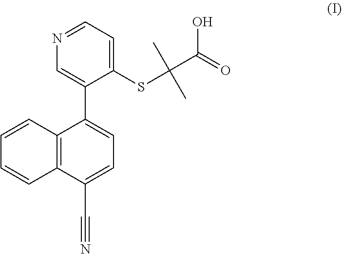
C12=C(C(C#N)=CC=C1C1=CN=CC=C1SC(C)(C)C(O)=O)C=CC=C2
